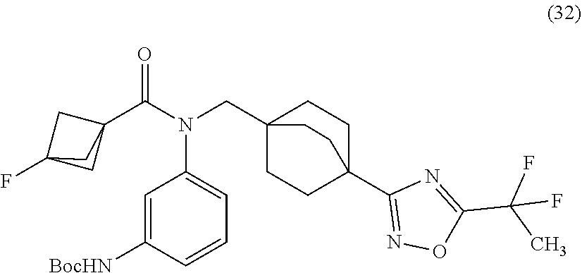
C1=C([BocHN])C=CC=C1N(CC12CCC(C3=NOC(C(F)(C)F)=N3)(CC1)CC2)C(C12CC(F)(C1)C2)=O
